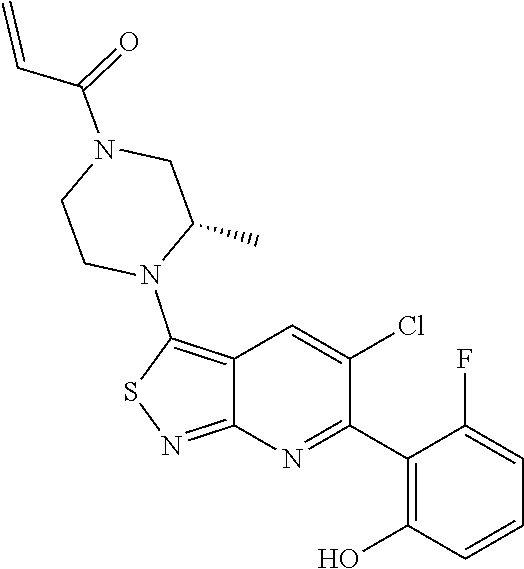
C1(C)CN(C(=O)C=C)CCN1C1=C2C(=NS1)N=C(C1=C(O)C=CC=C1F)C(Cl)=C2
